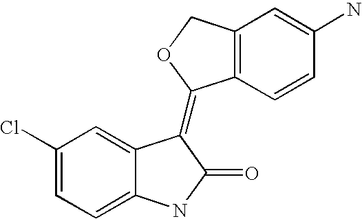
C12=C(C=CC(N)=C1)C(=C1C3=CC(Cl)=CC=C3NC1=O)OC2
